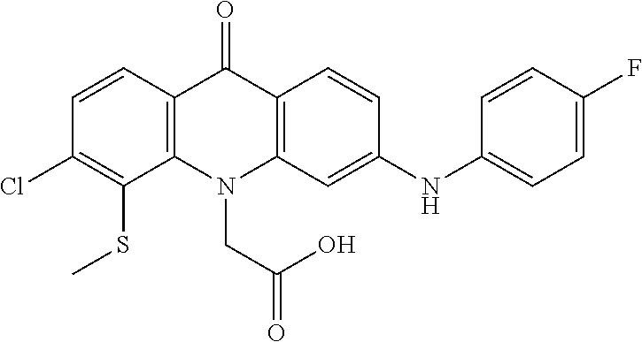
C12=C(N(CC(O)=O)C3=C(C1=O)C=CC(NC1=CC=C(F)C=C1)=C3)C(SC)=C(Cl)C=C2
